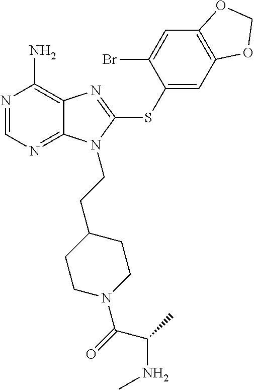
N1=CN=C2C(=C1N)N=C(SC1=CC3=C(C=C1Br)OCO3)N2CCC1CCN(C(=O)C(NC)C)CC1
